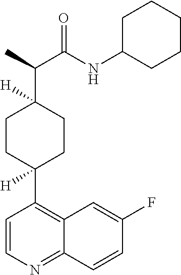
C1=CN=C2C(=C1C1([H])CCC(C(C)C(NC3CCCCC3)=O)([H])CC1)C=C(F)C=C2
